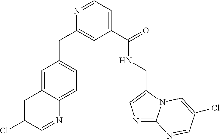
C1=C2C(=CC=C1CC1=CC(C(=O)NCC3=CN=C4N3C=C(Cl)C=N4)=CC=N1)N=CC(Cl)=C2
